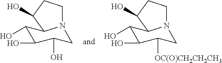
C1(O)C(O)C(O)CN2CCC(O)C12.C1(O)C(O)C([OC(O)CH2CH2CH3])CN2CCC(O)C12
